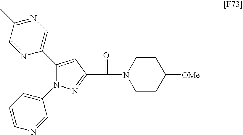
C1(C2=CN=C(C)C=N2)=CC(C(=O)N2CCC([OMe])CC2)=NN1C1=CC=CN=C1
